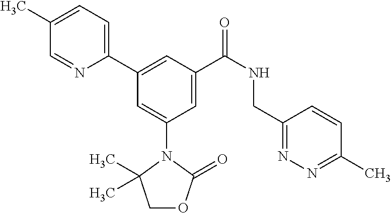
C1(C)=CC=C(C2=CC(C(NCC3=NN=C(C)C=C3)=O)=CC(N3C(C)(C)COC3=O)=C2)N=C1
